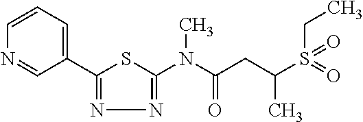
C1=CC=C(C2=NN=C(N(C(CC(S(=O)(CC)=O)C)=O)C)S2)C=N1
